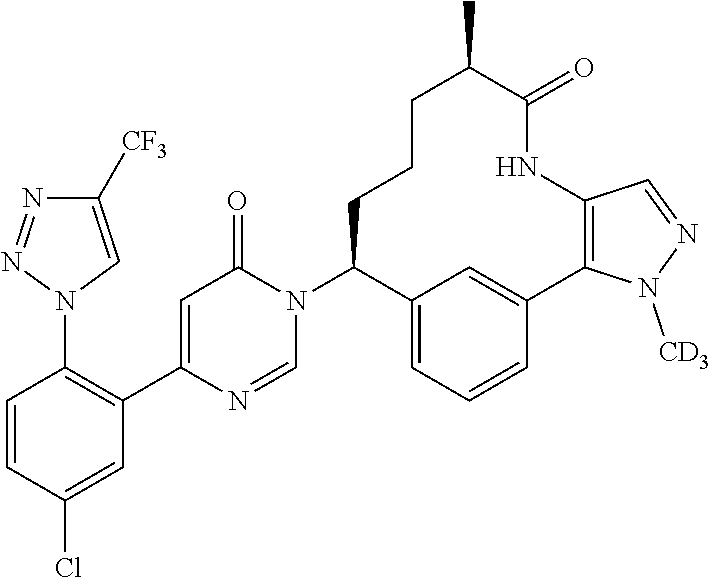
C1([CF3])=CN(C2=C(C3=CC(=O)N(C4CCCC(C)C(=O)NC5=C(C6=CC4=CC=C6)N([CD3])N=C5)C=N3)C=C(Cl)C=C2)N=N1
